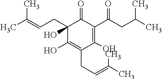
C1(O)=C(C(CC(C)C)=O)C(=O)C(CC=C(C)C)(O)C(O)=C1CC=C(C)C
